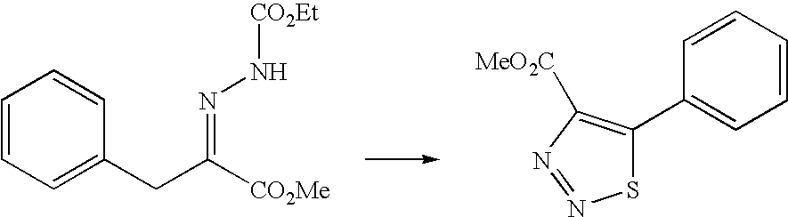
C1=CC=C(CC([CO2Me])=NN[CO2Et])C=C1.S1C(C2=CC=CC=C2)=C([MeO2C])N=N1
